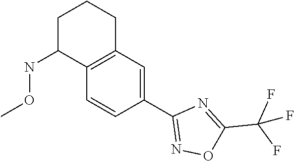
C1(NOC)C2=C(CCC1)C=C(C1=NOC(C(F)(F)F)=N1)C=C2
